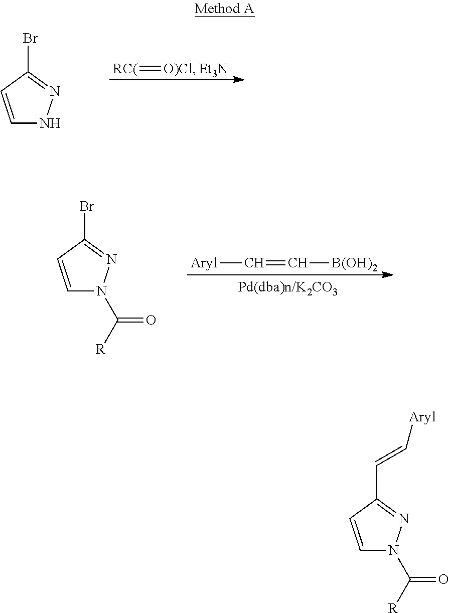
[RC(]=[O)Cl].[Et3N].C1=CC(Br)=NN1.C(=C[B(OH)2])[Aryl].C1=CC(Br)=NN1C(=O)[R].C1=CC(C=C[Aryl])=NN1C(=O)[R]
